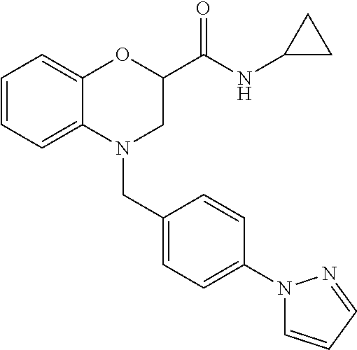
C1=CC=C2C(=C1)OC(C(NC1CC1)=O)CN2CC1=CC=C(N2C=CC=N2)C=C1
